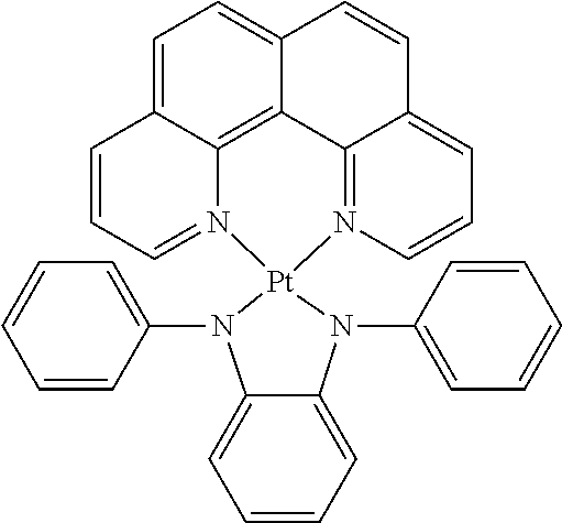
C1=C2C3=C4C(=C1)C=CC1=CC=CN(=C41)[Pt]1(N3=CC=C2)N(C2=CC=CC=C2)C2=CC=CC=C2N1C1=CC=CC=C1
